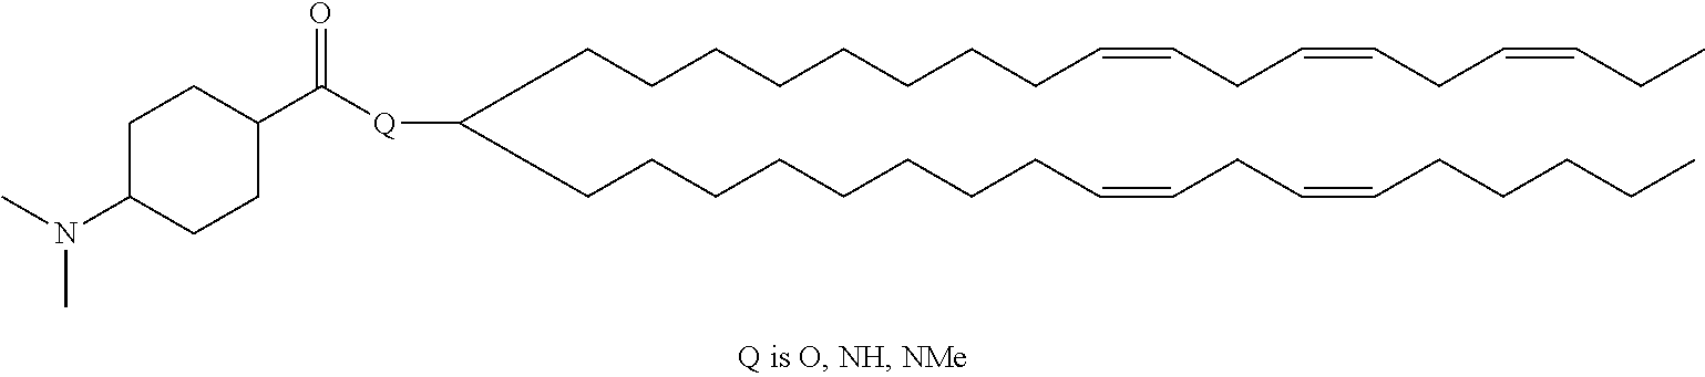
C(CCCCCCCC=CCC=CCC=CCC)C(CCCCCCCCC=CCC=CCCCCC)[Q]C(C1CCC(N(C)C)CC1)=O
